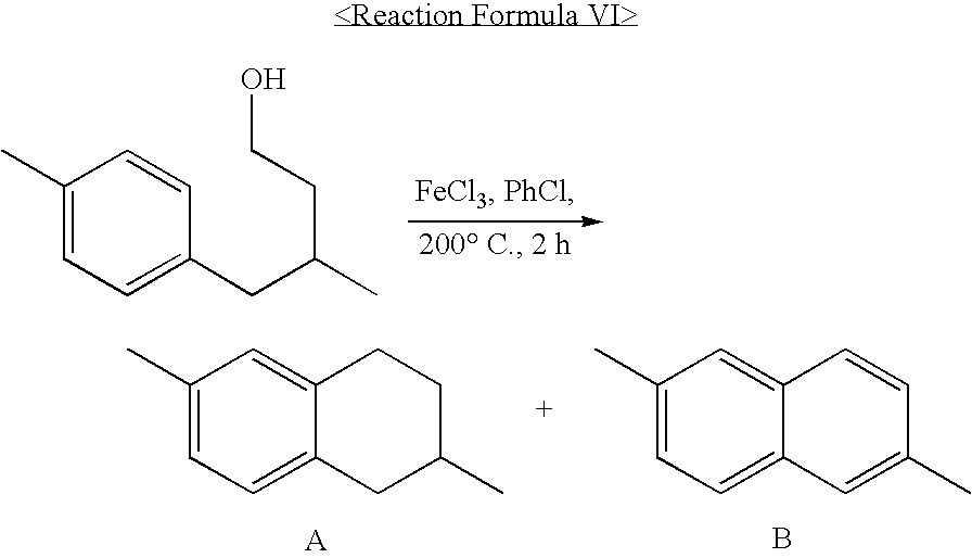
C1(C)=CC=C(CC(C)CCO)C=C1.C1(C)=CC=C2C(=C1)CCC(C)C2.C1(C)=CC=C2C(=C1)C=CC(C)=C2.B
